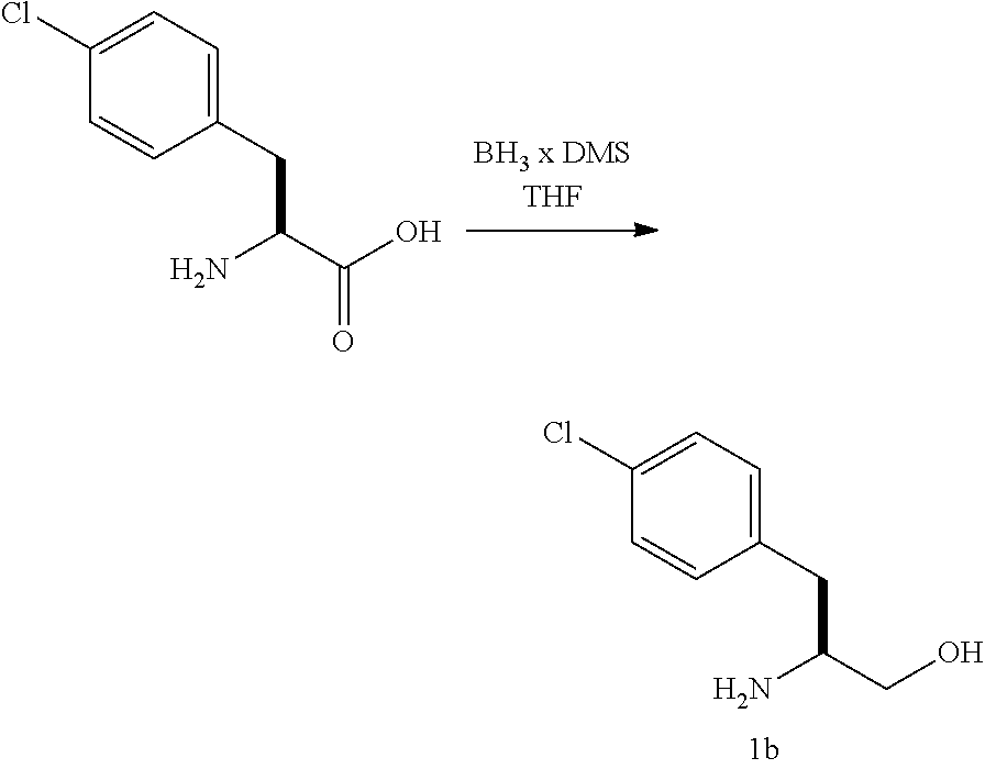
C1(Cl)=CC=C(CC(CO)N)C=C1.C1(Cl)=CC=C(CC(C(O)=O)N)C=C1
